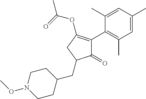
C1(=O)C(C2=C(C)C=C(C)C=C2C)=C(OC(=O)C)CC1CC1CCN(OC)CC1
